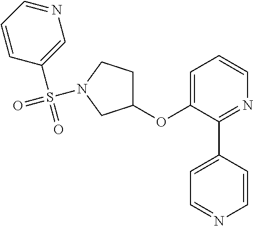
C1(OC2=CC=CN=C2C2=CC=NC=C2)CCN(S(=O)(=O)C2=CN=CC=C2)C1
